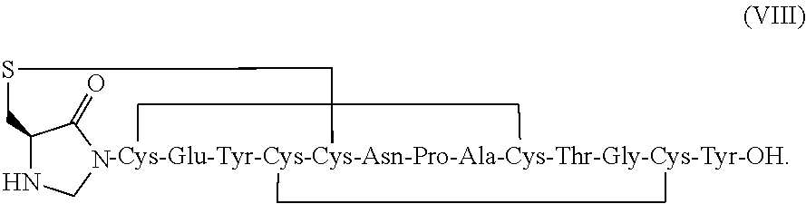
C1(CSCC)NCNC1=O
